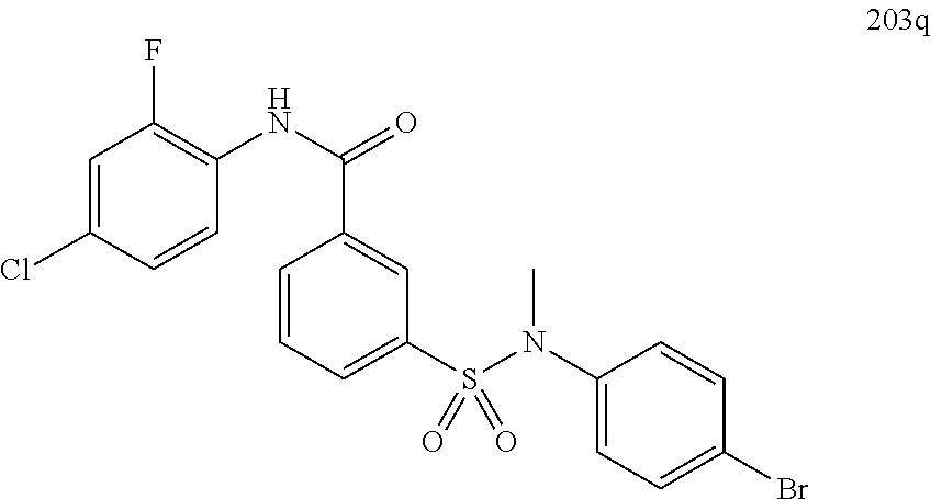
C1=C(Cl)C=CC(NC(=O)C2=CC(S(N(C)C3=CC=C(Br)C=C3)(=O)=O)=CC=C2)=C1F
